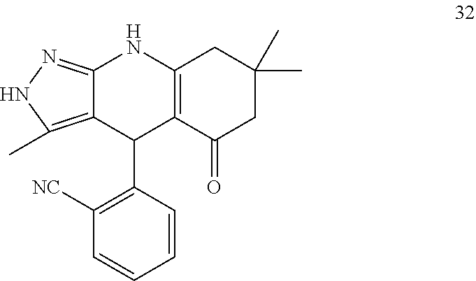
C12=NNC(C)=C1C(C1=C([NC])C=CC=C1)C1=C(N2)CC(C)(C)CC1=O
